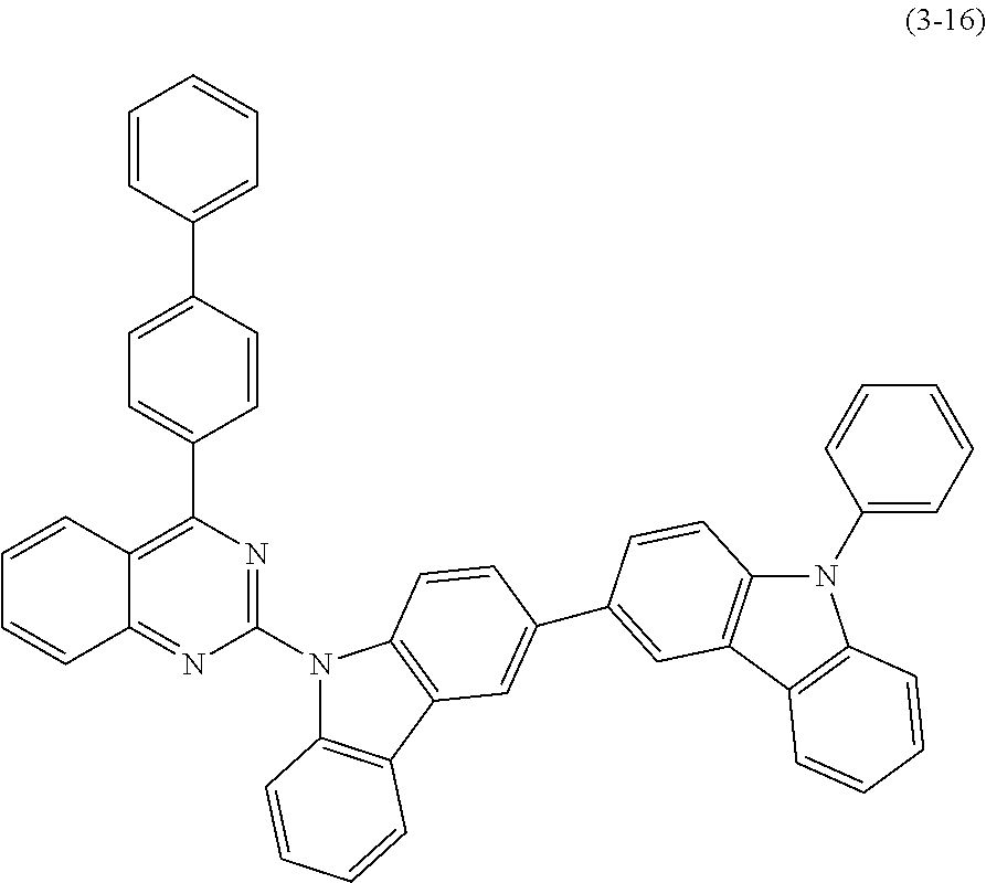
C1(N2C3=C(C4=C2C=CC(C2=CC5=C(N(C6=CC=CC=C6)C6=C5C=CC=C6)C=C2)=C4)C=CC=C3)=NC(C2=CC=C(C3=CC=CC=C3)C=C2)=C2C(=N1)C=CC=C2
